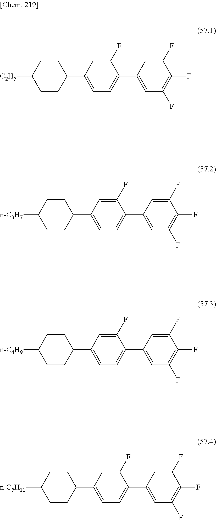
[n-C5H11]C1CCC(C2=CC=C(C3=CC(F)=C(F)C(F)=C3)C(F)=C2)CC1.[n-C4H9]C1CCC(C2=CC=C(C3=CC(F)=C(F)C(F)=C3)C(F)=C2)CC1.[n-C3H7]C1CCC(C2=CC=C(C3=CC(F)=C(F)C(F)=C3)C(F)=C2)CC1.[C2H5]C1CCC(C2=CC=C(C3=CC(F)=C(F)C(F)=C3)C(F)=C2)CC1
